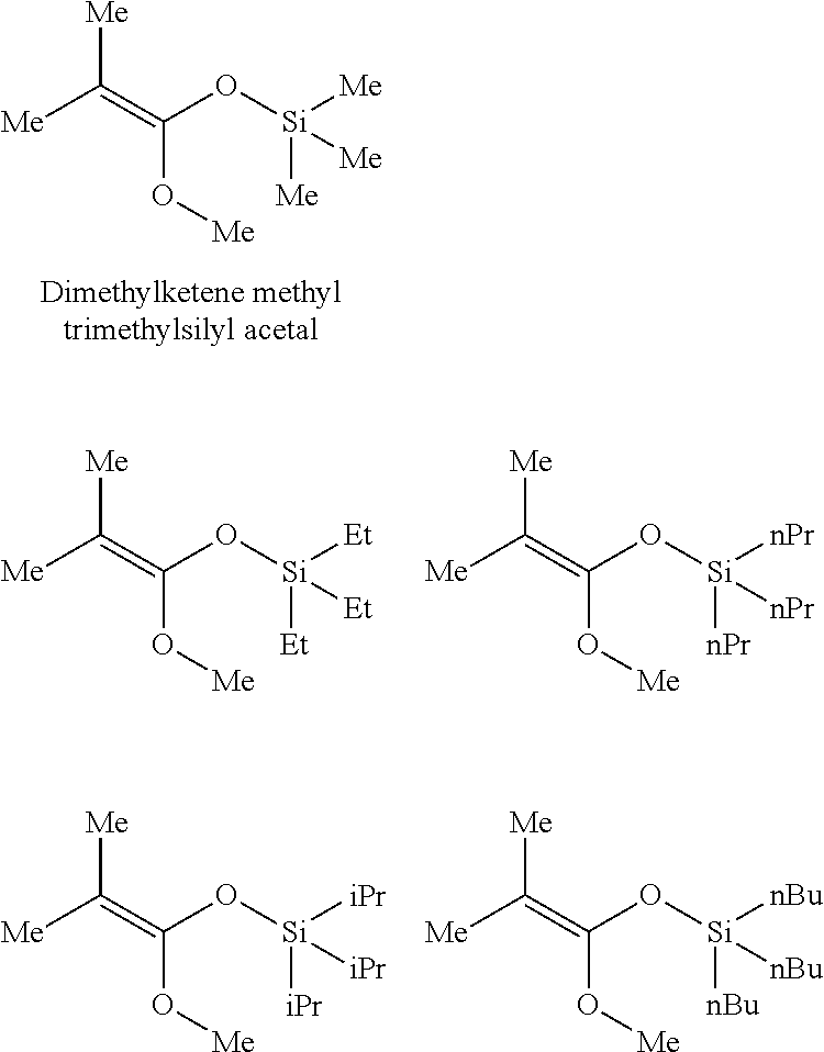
[Me]C(=C(O[Si]([Me])([Me])[Me])O[Me])[Me].[Me]C(=C(O[Si]([Et])([Et])[Et])O[Me])[Me].[Me]C(=C(O[Si]([nPr])([nPr])[nPr])O[Me])[Me].[Me]C(=C(O[Si]([iPr])([iPr])[iPr])O[Me])[Me].[Me]C(=C(O[Si]([nBu])([nBu])[nBu])O[Me])[Me]
